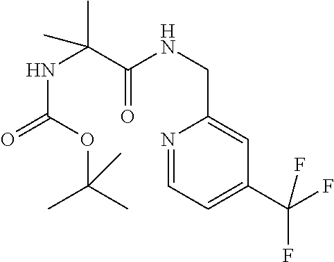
N(C(C(NCC1=CC(C(F)(F)F)=CC=N1)=O)(C)C)C(=O)OC(C)(C)C
